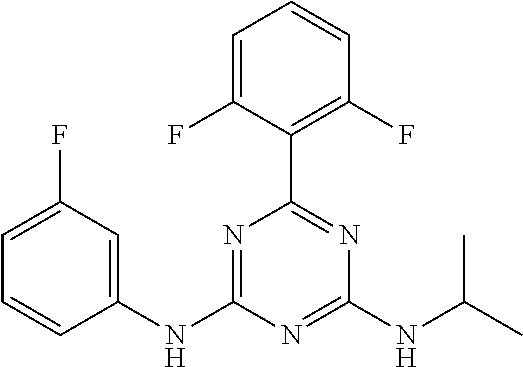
N1=C(NC2=CC(F)=CC=C2)N=C(NC(C)C)N=C1C1=C(F)C=CC=C1F
